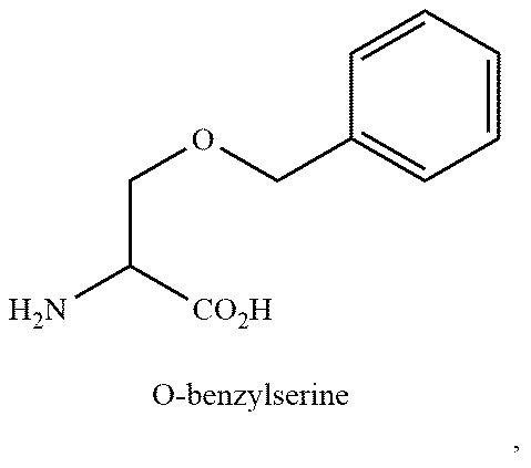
C(OCC1=CC=CC=C1)C(N)[CO2H]
